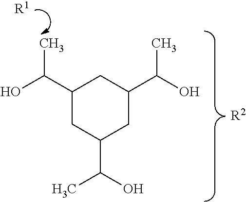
C1(C(O)C)CC(C(O)C)CC(C(O)C)C1.[R1].[R2]
